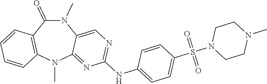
N1(C)C(=O)C2=C(N(C)C3=NC(NC4=CC=C(S(N5CCN(C)CC5)(=O)=O)C=C4)=NC=C13)C=CC=C2
